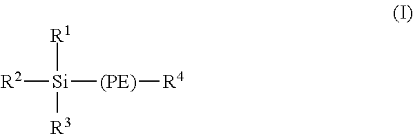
[R1][Si]([(PE)][R4])([R2])[R3]
